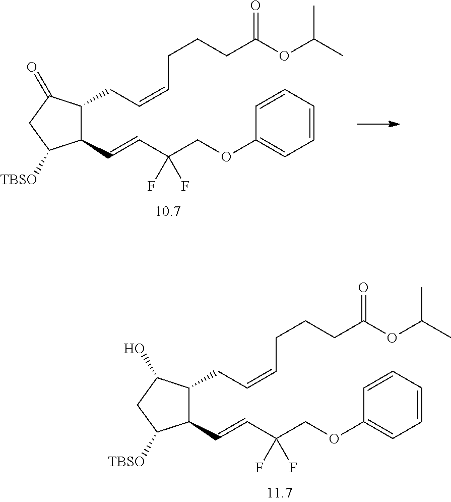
C1(C=CC(COC2=CC=CC=C2)(F)F)C(CC=CCCCC(OC(C)C)=O)C(=O)CC1[TBSO].C1(C=CC(COC2=CC=CC=C2)(F)F)C(CC=CCCCC(OC(C)C)=O)C(O)CC1[TBSO]
